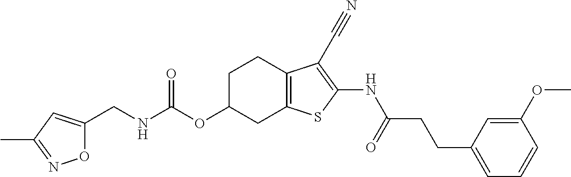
N(C(OC1CC2=C(CC1)C(C#N)=C(NC(CCC1=CC=CC(OC)=C1)=O)S2)=O)CC1=CC(C)=NO1
